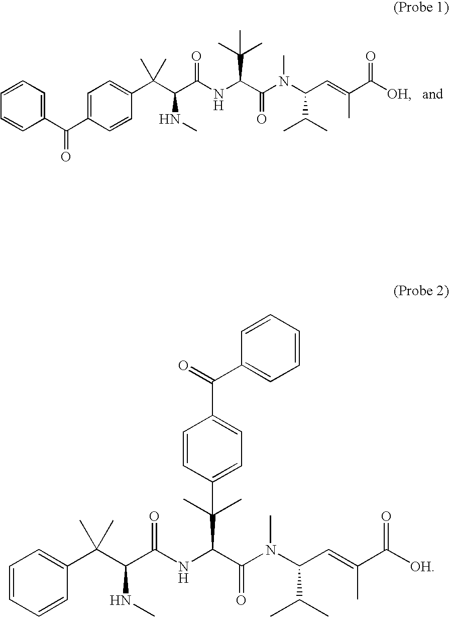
C1=CC=CC(C(=O)C2=CC=C(C(C(NC)C(NC(C(N(C(C=C(C([OH])=O)C)C(C)C)C)=O)C(C)(C)C)=O)(C)C)C=C2)=C1.C1=CC=C(C(C(NC)C(NC(C(N(C(C=C(C([OH])=O)C)C(C)C)C)=O)C(C2=CC=C(C(=O)C3=CC=CC=C3)C=C2)(C)C)=O)(C)C)C=C1
